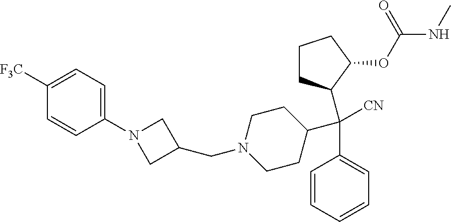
C1([F3C])=CC=C(N2CC(CN3CCC(C(C4=CC=CC=C4)([CN])C4CCCC4OC(NC)=O)CC3)C2)C=C1
